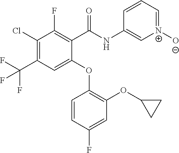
C1(C(NC2=C[N+]([O-])=CC=C2)=O)=C(F)C(Cl)=C(C(F)(F)F)C=C1OC1=C(OC2CC2)C=C(F)C=C1
